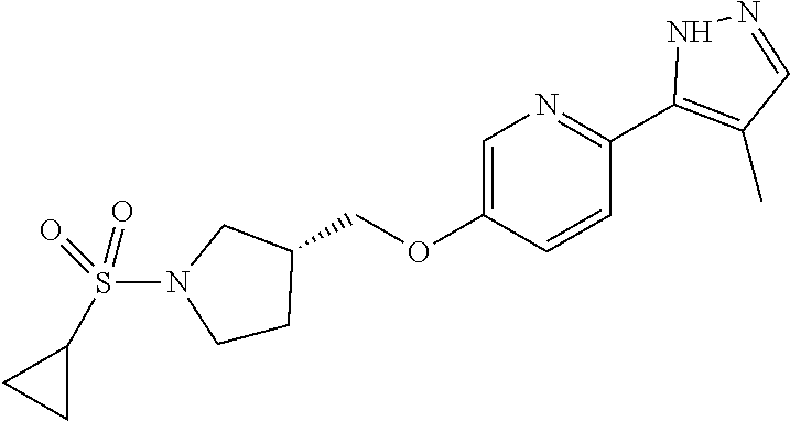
N1=C(C2=C(C)C=NN2)C=CC(OCC2CCN(S(C3CC3)(=O)=O)C2)=C1
